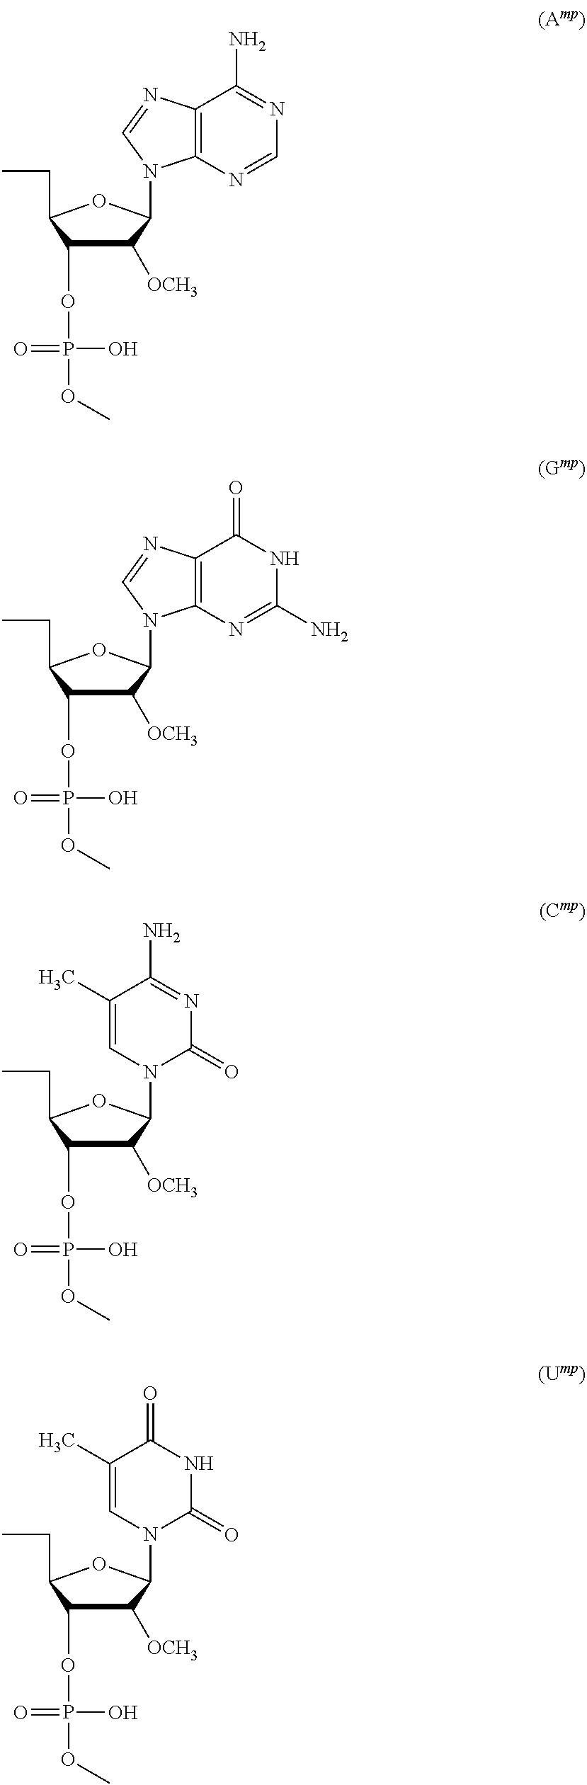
C1([OCH3])C(N2C3=C(N=C2)C(N)=NC=N3)OC(CC)C1OP(O)(=O)OC.C1([OCH3])C(N2C3=C(N=C2)C(=O)NC(N)=N3)OC(CC)C1OP(O)(=O)OC.C1([OCH3])C(OP(O)(=O)OC)C(CC)OC1N1C=C(C)C(N)=NC1=O.C1([OCH3])C(OP(O)(=O)OC)C(CC)OC1N1C=C(C)C(=O)NC1=O
